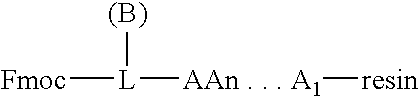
[Fmoc][L]([(B)])[AAn . . . A1][resin]
